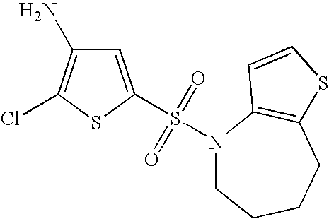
C1=C(S(=O)(=O)N2CCCCC3=C2C=CS3)SC(Cl)=C1N
